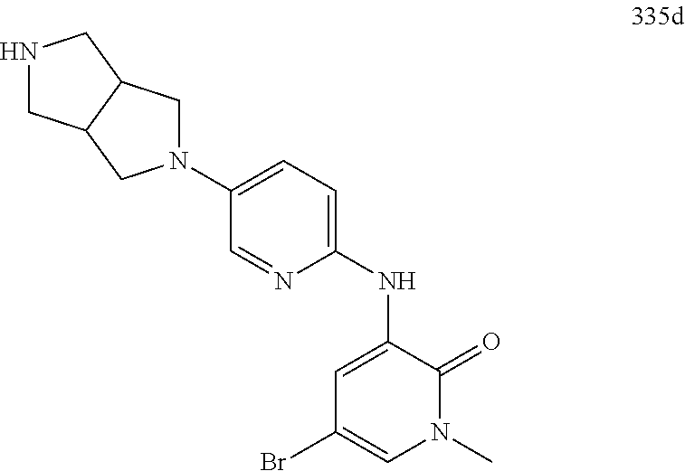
C1=C(NC2=CC=C(N3CC4C(C3)CNC4)C=N2)C(=O)N(C)C=C1Br
